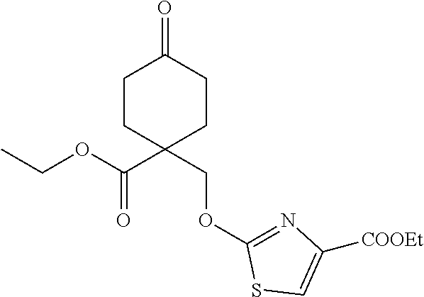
C1CC(C(OCC)=O)(COC2=NC([COOEt])=CS2)CCC1=O
